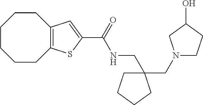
C1CCCC2=C(CC1)C=C(C(=O)NCC1(CN3CCC(O)C3)CCCC1)S2
